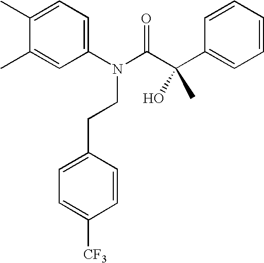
C1(C)=CC=C(N(C(C(C2=CC=CC=C2)(O)C)=O)CCC2=CC=C([CF3])C=C2)C=C1C
